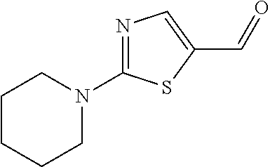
N1=C(N2CCCCC2)SC(C=O)=C1
